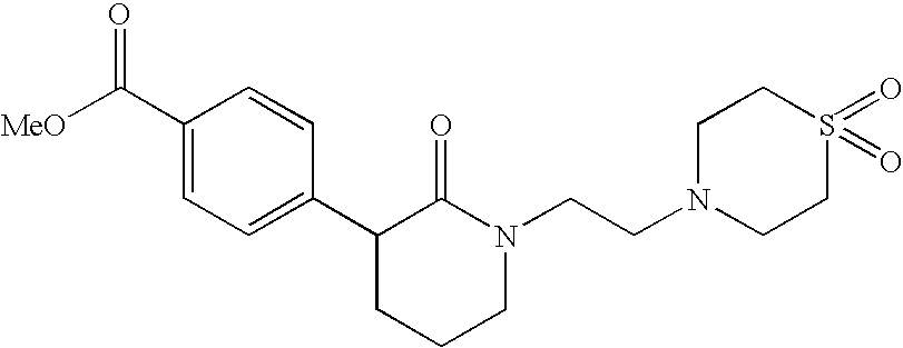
[MeO]C(C1=CC=C(C2CCCN(CCN3CCS(=O)(=O)CC3)C2=O)C=C1)=O
